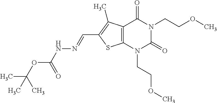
C12=C(N(CCOC)C(=O)N(CCOC)C1=O)SC(C=NNC(OC(C)(C)C)=O)=C2C
